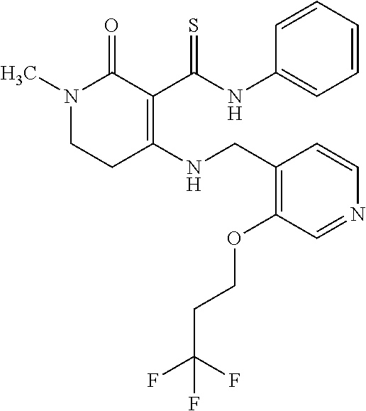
C1=CC=CC(NC(C2=C(NCC3=C(OCCC(F)(F)F)C=NC=C3)CCN(C)C2=O)=S)=C1
